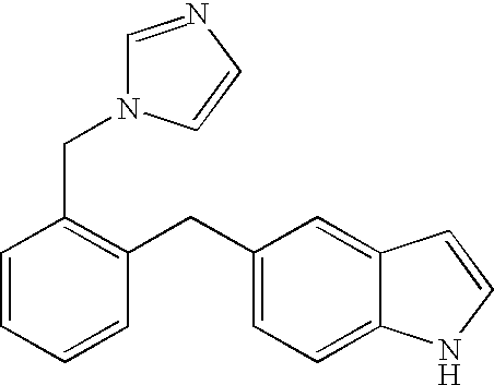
C1=CC=CC(CC2=CC=C3C(=C2)C=CN3)=C1CN1C=NC=C1
